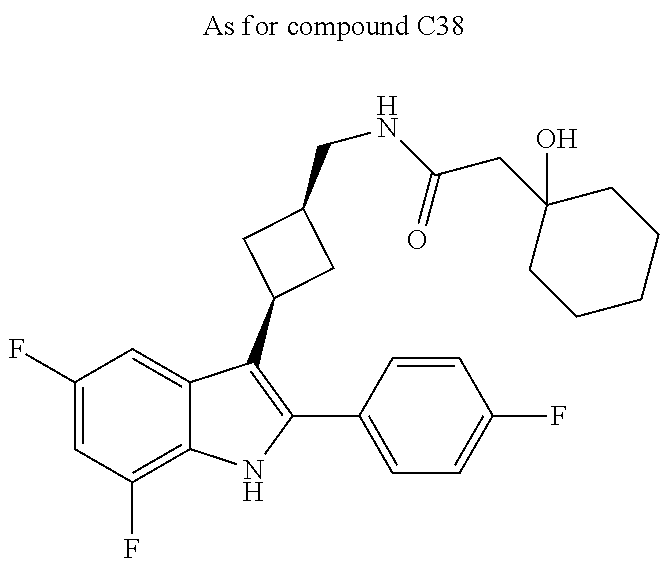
C1(F)=CC(F)=C2C(=C1)C(C1CC(CNC(CC3(O)CCCCC3)=O)C1)=C(C1=CC=C(F)C=C1)N2
